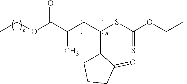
CCOC(C(CC(SC(OCC)=S)C1CCCC1=O)C)=O
